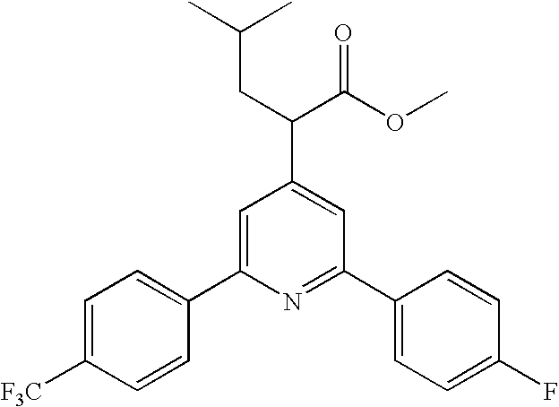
C1=C([F3C])C=CC(C2=CC(C(C(OC)=O)CC(C)C)=CC(C3=CC=C(F)C=C3)=N2)=C1
